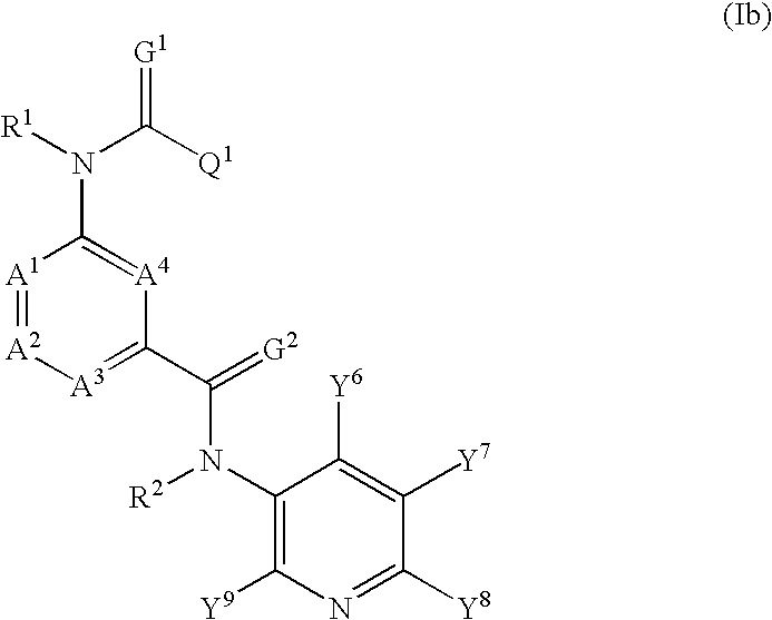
[R1]N(C([Q1])=[G1])C1=[A4]C(C(=[G2])N([R2])C2=C([Y9])N=C([Y8])C([Y7])=C2[Y6])=[A3][A2]=[A1]1
